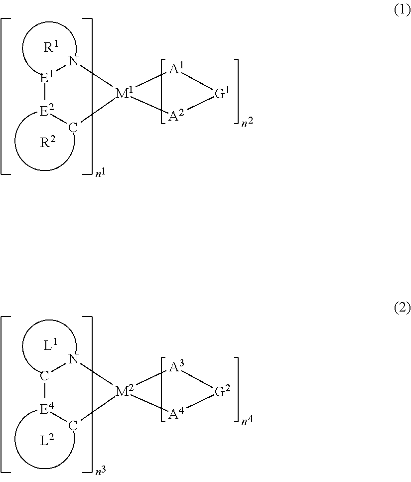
C1[E4]C[M2]2(N1)[A3][G2][A4]2.[E1]1[E2]C[M1]2(N1)[A1][G1][A2]2.[R1].[R2]
